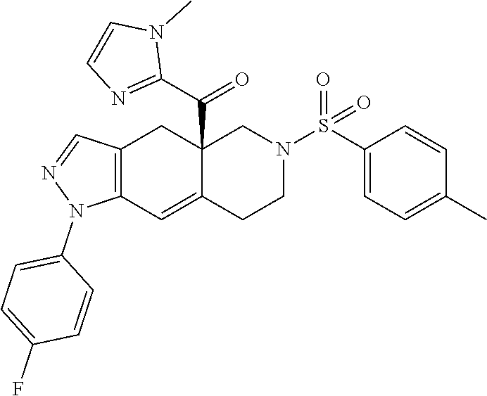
C12(C(C3=NC=CN3C)=O)C(=CC3=C(C1)C=NN3C1=CC=C(F)C=C1)CCN(S(C1=CC=C(C)C=C1)(=O)=O)C2
